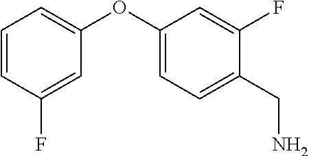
C1=CC(F)=CC(OC2=CC=C(CN)C(F)=C2)=C1
